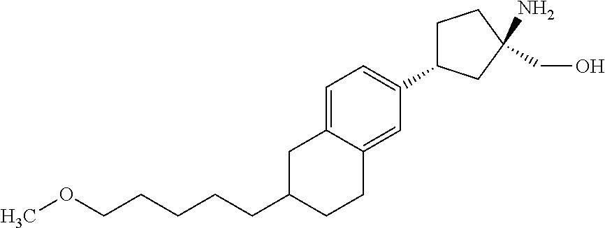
C12=CC(C3CCC(N)(CO)C3)=CC=C1CC(CCCCCOC)CC2
